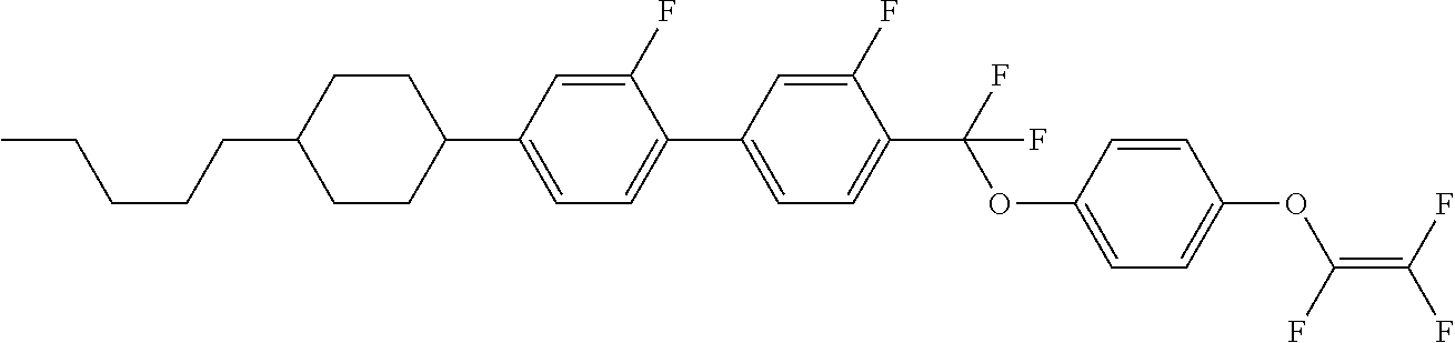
C1(C2=CC=C(C(OC3=CC=C(OC(=C(F)F)F)C=C3)(F)F)C(F)=C2)=CC=C(C2CCC(CCCCC)CC2)C=C1F
